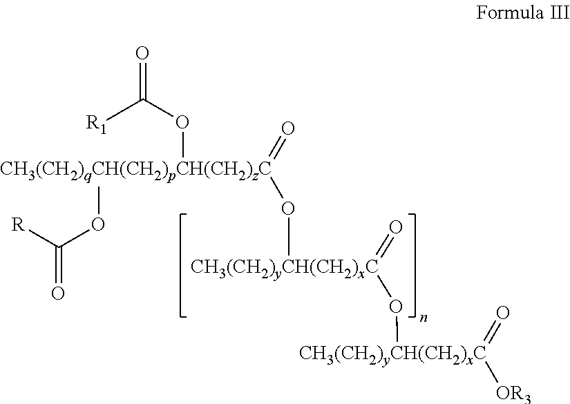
[CH3(CH2)qCH(CH2)pCH(CH2)zC](OC(=O)[R1])(OC([R])=O)(=O)O[CH3(CH2)yCH(CH2)xC](=O)O[CH3(CH2)yCH(CH2)xC](=O)[OR3]
